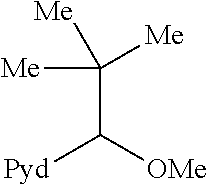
C(C([OMe])[Pyd])([Me])([Me])[Me]
